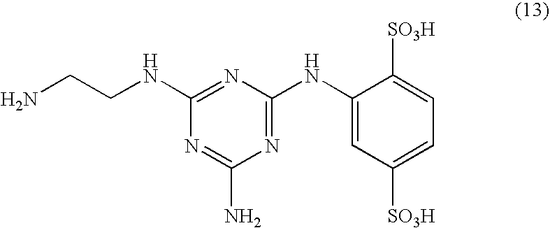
N1=C(NCCN)N=C(N)N=C1NC1=CC([SO3H])=CC=C1[SO3H]
